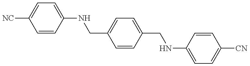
C1=CC(NCC2=CC=C(CNC3=CC=C([CN])C=C3)C=C2)=CC=C1[NC]
